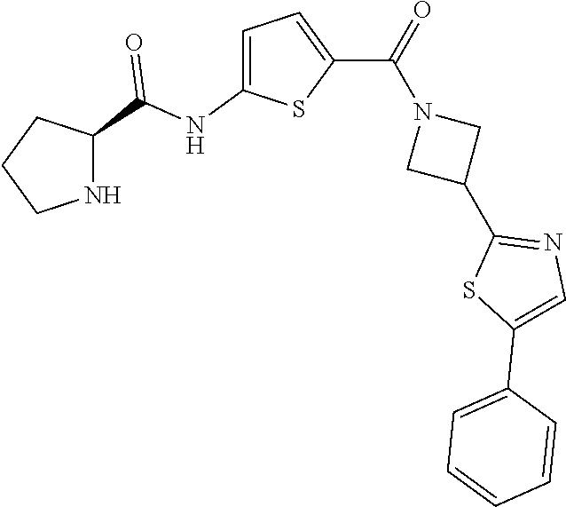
C1CNC(C(NC2=CC=C(C(=O)N3CC(C4=NC=C(C5=CC=CC=C5)S4)C3)S2)=O)C1
